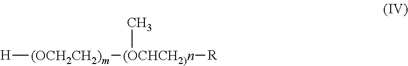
[H][(OCH2CH2)m][(OCHCH2)n](C)[R]
